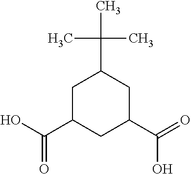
C1C(C(=O)O)CC(C(O)=O)CC1C(C)(C)C
